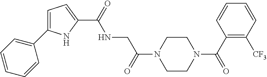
C1(C(=O)N2CCN(C(=O)CNC(C3=CC=C(C4=CC=CC=C4)N3)=O)CC2)=C([CF3])C=CC=C1
